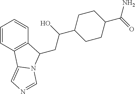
C1=CC2=C(C=C1)C(CC(C1CCC(C(=O)N)CC1)O)N1C2=CN=C1
